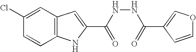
C12=C(C=C(Cl)C=C1)C=C(C(NNC(=O)C1=COC=C1)=O)N2
